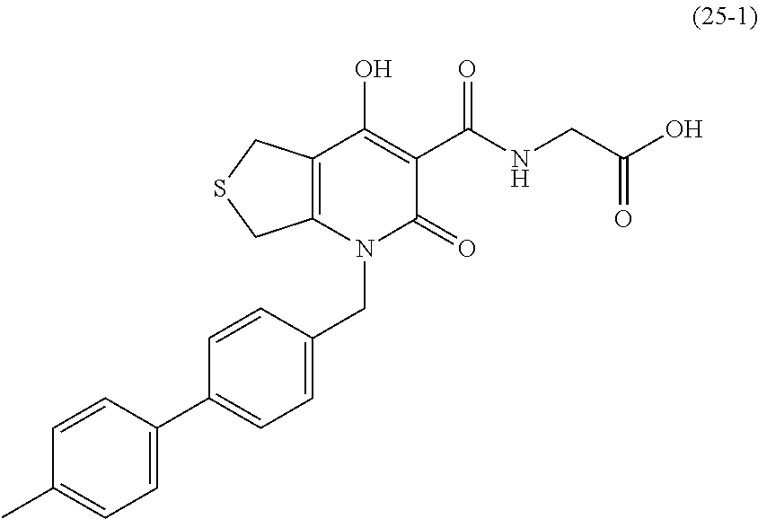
C12=C(CSC1)C(O)=C(C(NCC(O)=O)=O)C(=O)N2CC1=CC=C(C2=CC=C(C)C=C2)C=C1
